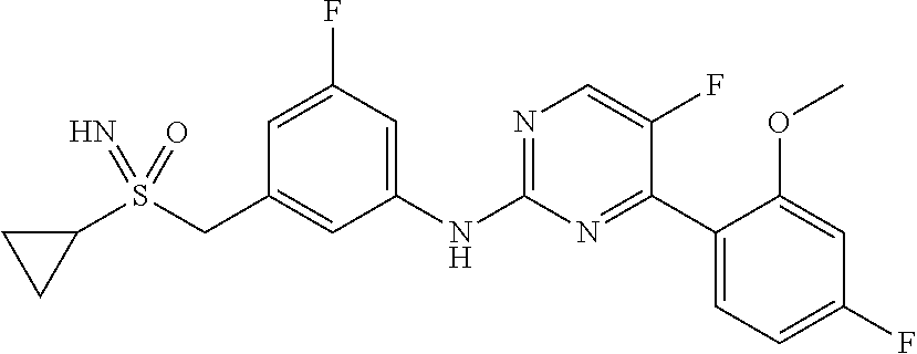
C1=C(F)C=C(NC2=NC=C(F)C(C3=CC=C(F)C=C3OC)=N2)C=C1CS(C1CC1)(=N)=O
